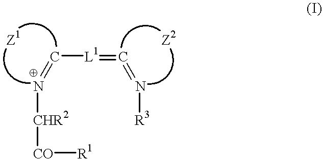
C([L1]=C=N[R3])=N[CHR2][CO][R1].[Z1].[Z2]
